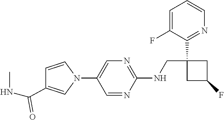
C1=C(F)C(C2(CNC3=NC=C(N4C=CC(C(NC)=O)=C4)C=N3)CC(F)C2)=NC=C1
